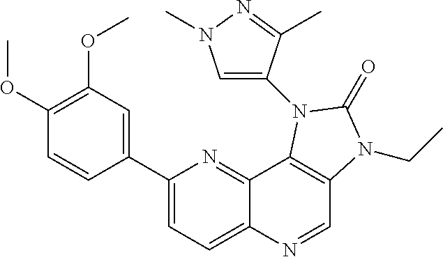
C1(C2=CC(OC)=C(OC)C=C2)=CC=C2C(=N1)C1=C(C=N2)N(CC)C(=O)N1C1=CN(C)N=C1C
